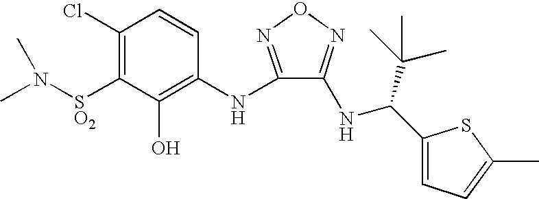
C1(Cl)=C([SO2]N(C)C)C(O)=C(NC2=NON=C2NC(C2=CC=C(C)S2)C(C)(C)C)C=C1
